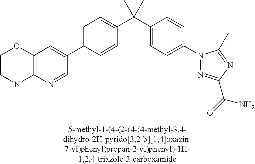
C1=C(C2=CC3=C(N=C2)N(C)CCO3)C=CC(C(C2=CC=C(N3N=C(C(N)=O)N=C3C)C=C2)(C)C)=C1
